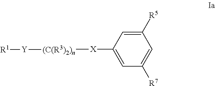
C1([R5])=CC([X][(C(R3)2)n][Y][R1])=CC([R7])=C1
